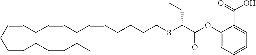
C(=CCC=CCC=CCC)CC=CCC=CCCCCSC(C(OC1=CC=CC=C1C(=O)O)=O)CC
